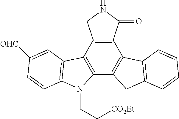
C12=C(C3=C(C4=C1C1=C(C4)C=CC=C1)N(CC[CO2Et])C1=C3C=C([OHC])C=C1)CNC2=O
